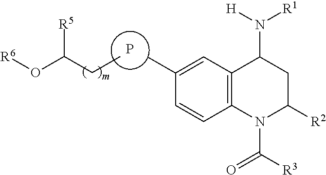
P.C(C)C(O[R6])[R5].C1(C)=CC2=C(C=C1)N(C(=O)[R3])C([R2])CC2N([H])[R1]
